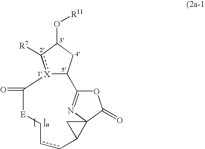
[X]12c([R7])C(O[R11])CC1C1=NC3(C(=O)O1)CC3ccC[E]C2=O
